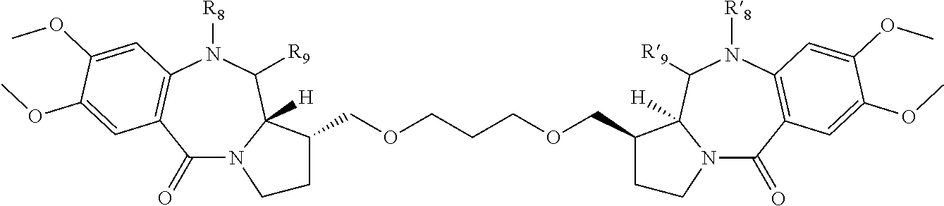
C12=C(C=C(OC)C(OC)=C1)N([R8])C([R9])C1([H])N(C2=O)CCC1COCCCOCC1C2([H])N(C(=O)C3=C(C=C(OC)C(OC)=C3)N([R8])C2[R9])CC1
